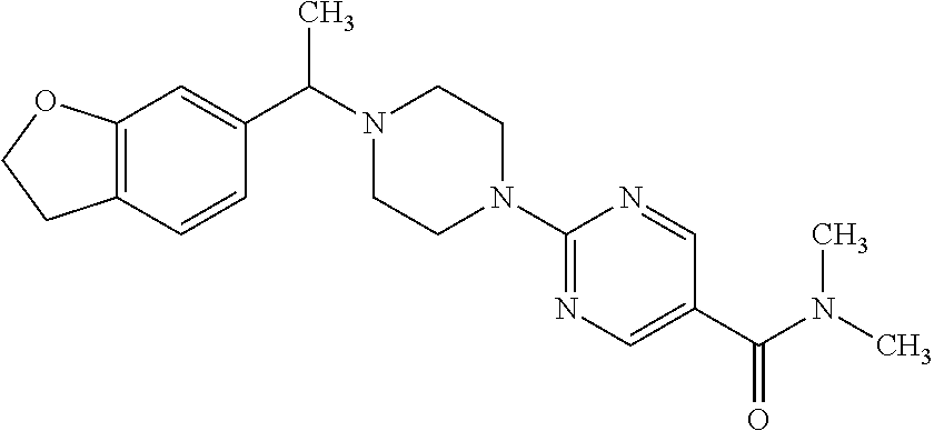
C12=C(C=CC(C(N3CCN(C4=NC=C(C(N(C)C)=O)C=N4)CC3)C)=C1)CCO2
